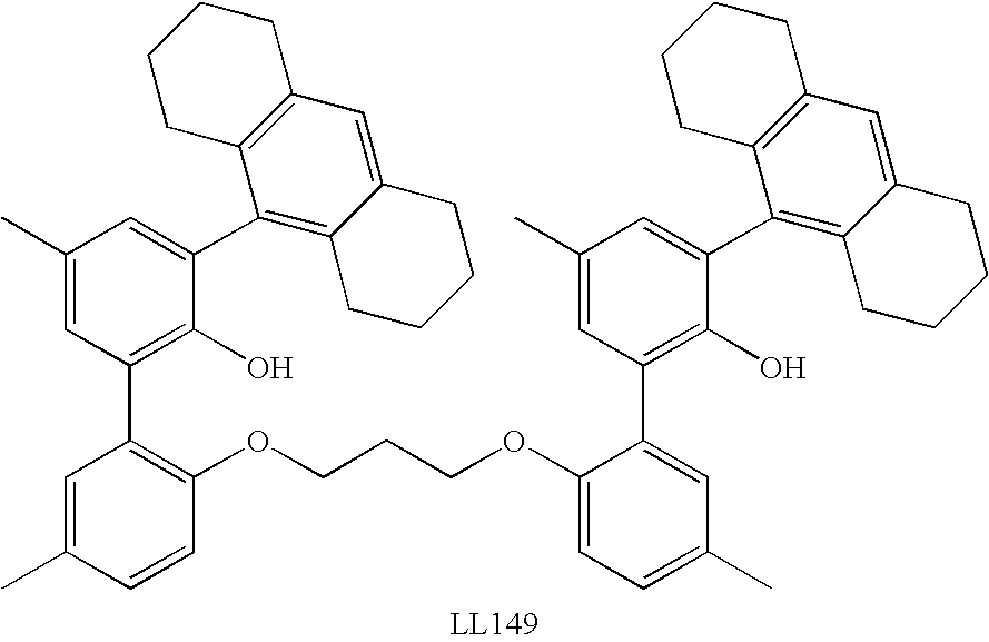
C1(OCCCOC2=C(C3=C(O)C(C4=C5C(=CC6=C4CCCC6)CCCC5)=CC(C)=C3)C=C(C)C=C2)=CC=C(C)C=C1C1=C(O)C(C2=C3C(=CC4=C2CCCC4)CCCC3)=CC(C)=C1
